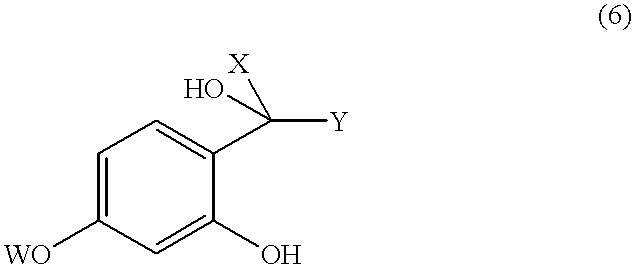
C1=C([WO])C=C(O)C(C([X])(O)[Y])=C1
